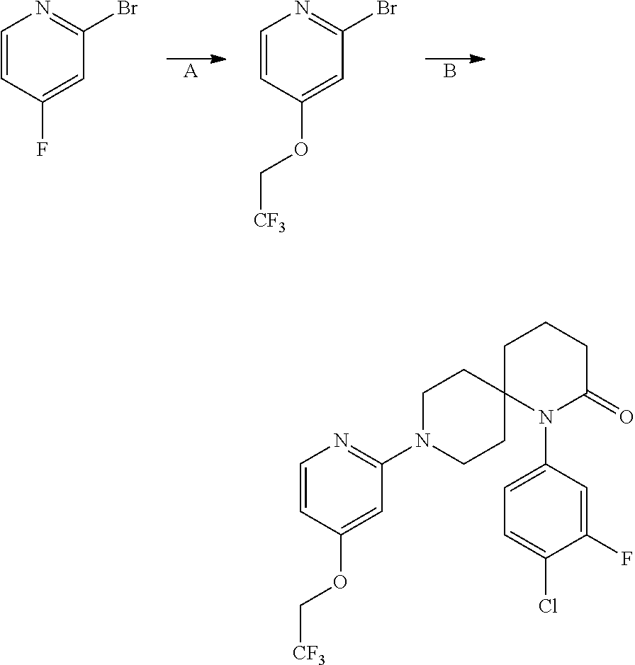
[A].B.C1=CC(F)=CC(Br)=N1.C1=CC(OC[CF3])=CC(Br)=N1.C1=CC(OC[CF3])=CC(N2CCC3(CC2)N(C2=CC=C(Cl)C(F)=C2)C(=O)CCC3)=N1
